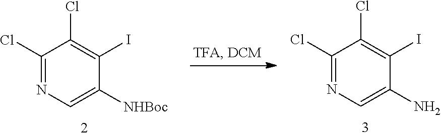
C1(Cl)=NC=C([NHBoc])C(I)=C1Cl.C1(Cl)=NC=C(N)C(I)=C1Cl
